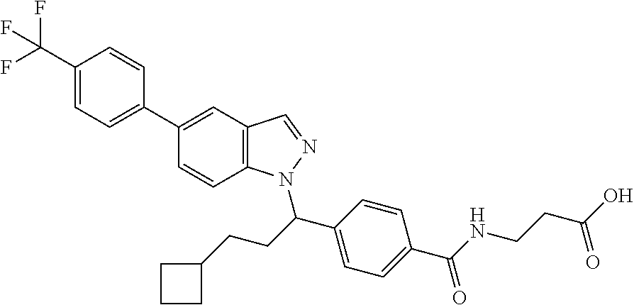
C1(C(F)(F)F)=CC=C(C2=CC3=C(C=C2)N(C(C2=CC=C(C(NCCC(O)=O)=O)C=C2)CCC2CCC2)N=C3)C=C1
